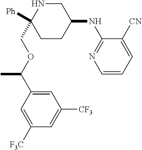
C1=CC=C([CN])C(NC2CNC([Ph])(COC(C3=CC([CF3])=CC([F3C])=C3)C)CC2)=N1
